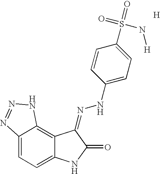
C12=CC=C3C(=C1NN=N2)C(=NNC1=CC=C(S(=O)(=O)N[H])C=C1)C(=O)N3.[H]
